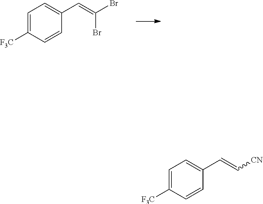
C1=C([F3C])C=CC(C=C(Br)Br)=C1.C1=C([F3C])C=CC(C=C[CN])=C1
